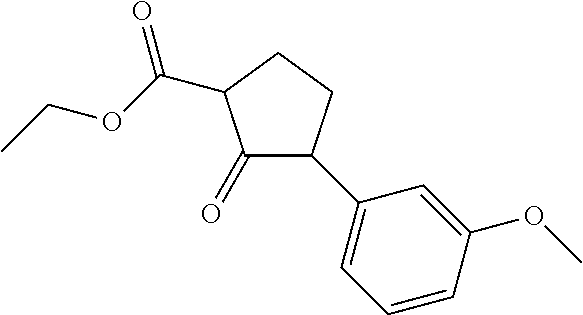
C1(=O)C(C2=CC=CC(OC)=C2)CCC1C(OCC)=O
